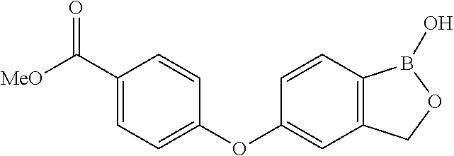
C1(C([MeO])=O)=CC=C(OC2=CC3=C(C=C2)B(O)OC3)C=C1
